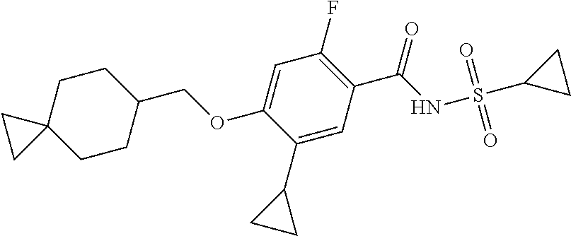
O(C1=CC(F)=C(C(NS(=O)(=O)C2CC2)=O)C=C1C1CC1)CC1CCC2(CC1)CC2
